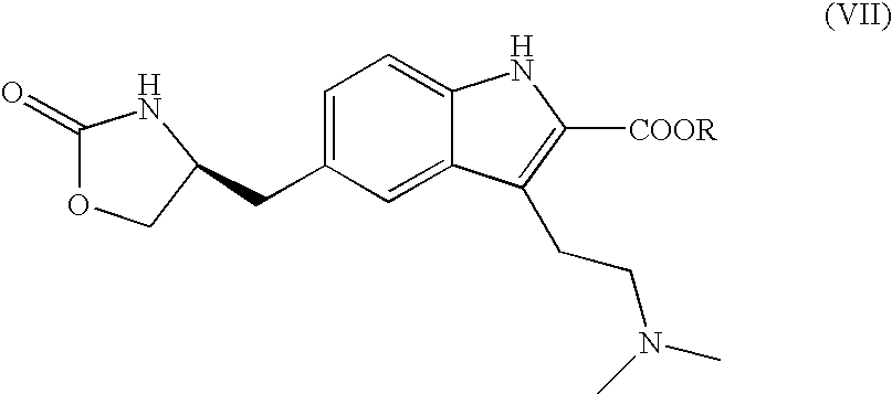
C1(CC2=CC=C3C(=C2)C(CCN(C)C)=C([COOR])N3)COC(=O)N1
